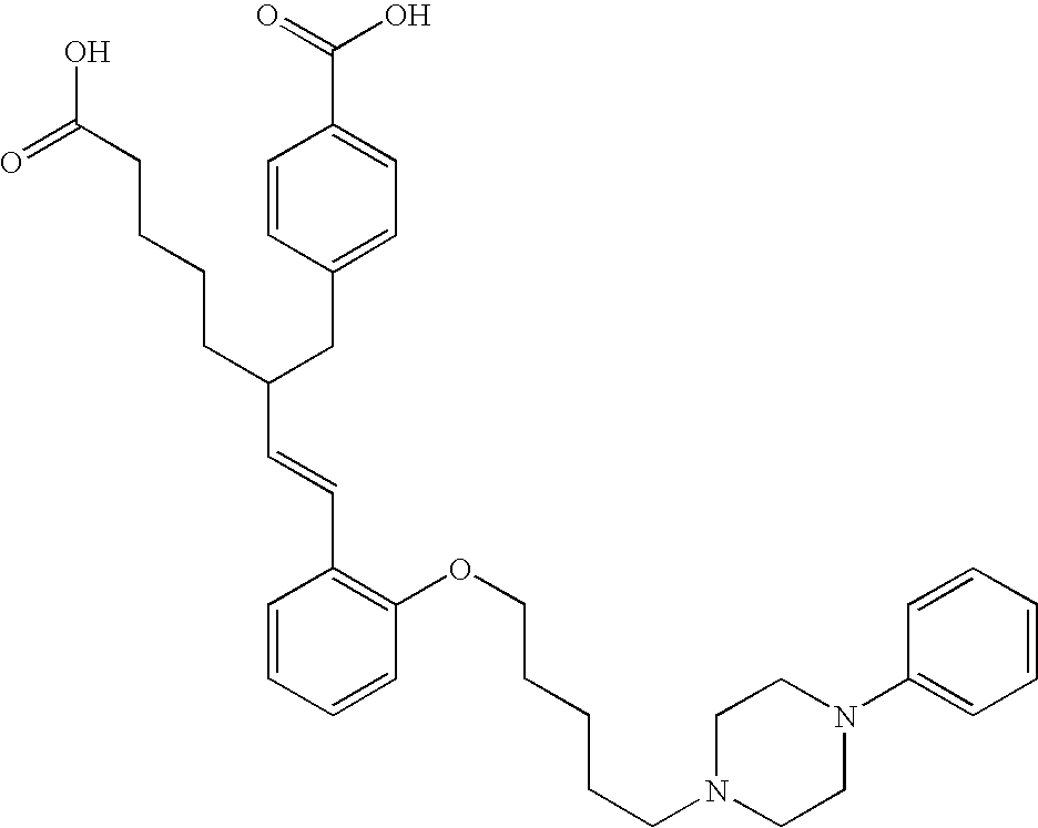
C(C(CC1=CC=C(C(=O)O)C=C1)CCCCC(O)=O)=CC1=C(OCCCCCN2CCN(C3=CC=CC=C3)CC2)C=CC=C1
